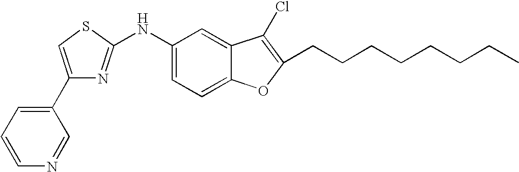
C1(C2=CC=CN=C2)=CSC(NC2=CC=C3C(=C2)C(Cl)=C(CCCCCCCC)O3)=N1
